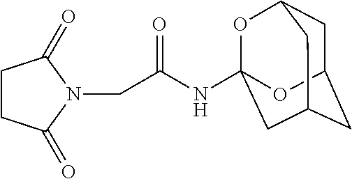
C1CC(=O)N(CC(NC23OC4CC(CC(C2)C4)O3)=O)C1=O
